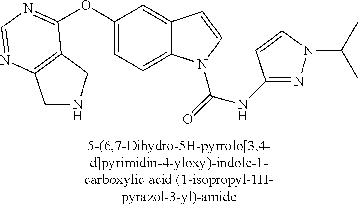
O(C1=CC=C2C(=C1)C=CN2C(=O)NC1=NN(C(C)C)C=C1)C1=NC=NC2=C1CNC2
